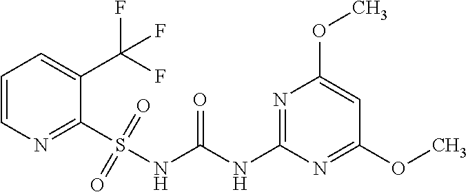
C1=CN=C(S(NC(NC2=NC(OC)=CC(OC)=N2)=O)(=O)=O)C(C(F)(F)F)=C1
